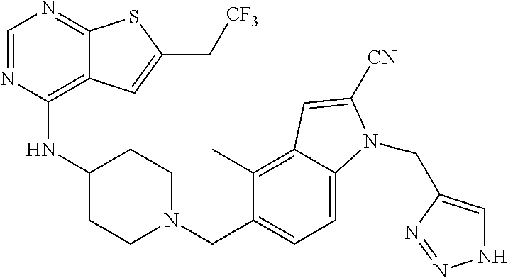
C1=NC(NC2CCN(CC3=CC=C4C(=C3C)C=C([CN])N4CC3=CNN=N3)CC2)=C2C(=N1)SC(C[CF3])=C2
